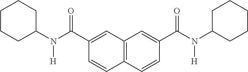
C12=C(C=CC(C(N(C3CCCCC3)[H])=O)=C1)C=CC(C(N(C1CCCCC1)[H])=O)=C2
